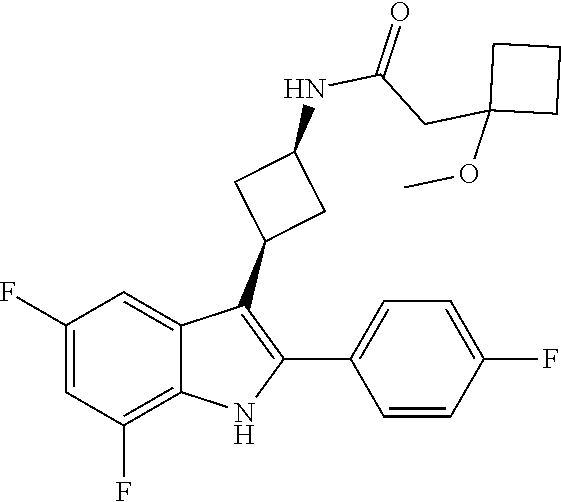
C(CC1(OC)CCC1)(NC1CC(C2=C(C3=CC=C(F)C=C3)NC3=C(F)C=C(F)C=C23)C1)=O
